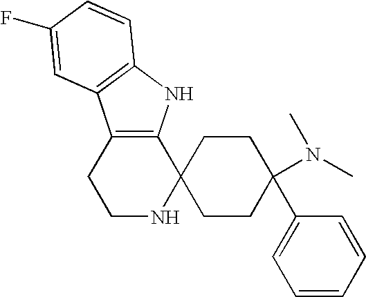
C12=C(NC3=C1C=C(F)C=C3)C1(NCC2)CCC(C2=CC=CC=C2)(N(C)C)CC1
